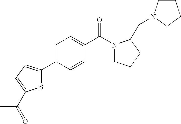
C1(C2=CC=C(C(=O)C)S2)=CC=C(C(N2CCCC2CN2CCCC2)=O)C=C1
